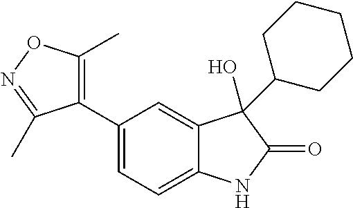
C1(C2=CC=C3C(=C2)C(O)(C2CCCCC2)C(=O)N3)=C(C)ON=C1C
